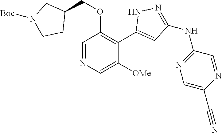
C1=NC=C([OMe])C(C2=CC(NC3=NC=C(C#N)N=C3)=NN2)=C1OCC1CN([Boc])CC1
